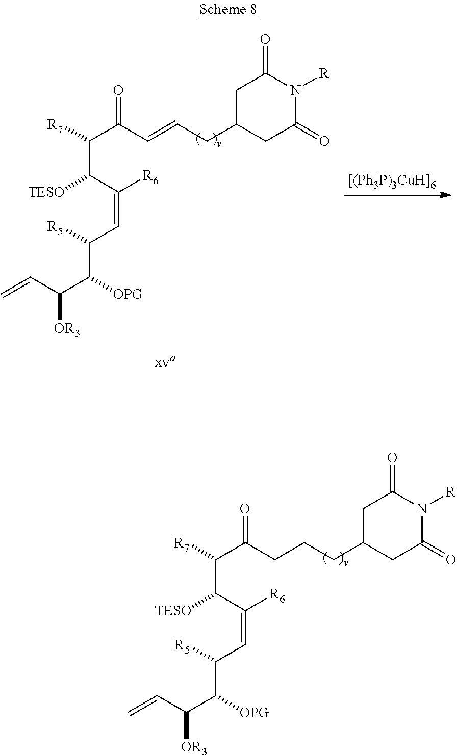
[TESO]C(C(=CC(C(C(C=C)[OR3])[OPG])[R5])[R6])C([R7])C(CCCC1CC(=O)N([R])C(=O)C1)=O.[TESO]C(C(=CC(C(C(C=C)[OR3])[OPG])[R5])[R6])C([R7])C(C=CCC1CC(=O)N([R])C(=O)C1)=O
